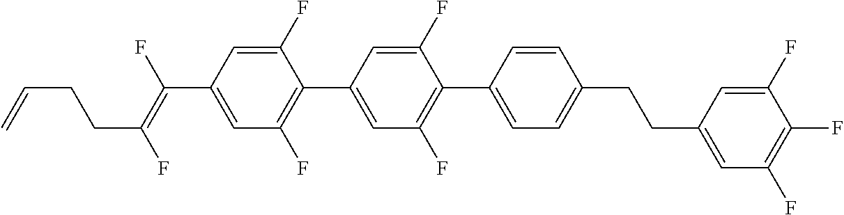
C1(F)=CC(C(=C(F)CCC=C)F)=CC(F)=C1C1=CC(F)=C(C2=CC=C(CCC3=CC(F)=C(F)C(F)=C3)C=C2)C(F)=C1
